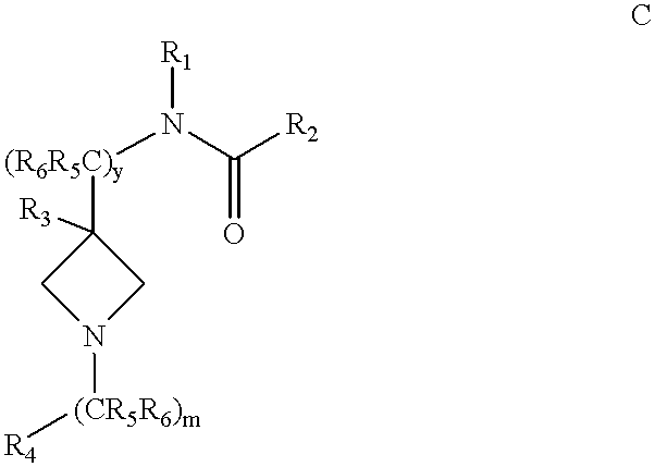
[(R6R5C)y](N(C([R2])=O)[R1])C1([R3])CN([(CR5R6)m][R4])C1
